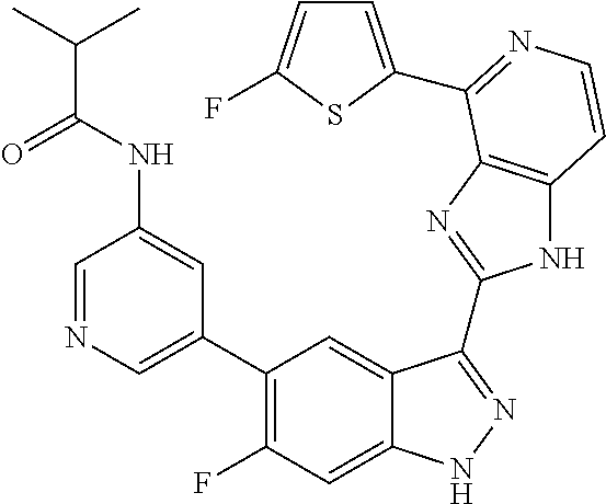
C1=C(C2=C(F)C=C3C(=C2)C(C2=NC4=C(N2)C=CN=C4C2=CC=C(F)S2)=NN3)C=C(NC(C(C)C)=O)C=N1
